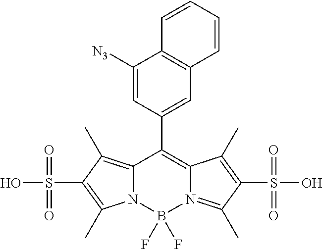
C12=C(C)C(S(O)(=O)=O)=C(C)N1B(F)(F)N1=C(C)C(S(=O)(O)=O)=C(C)C1=C2C1=CC2=C(C([N3])=C1)C=CC=C2
